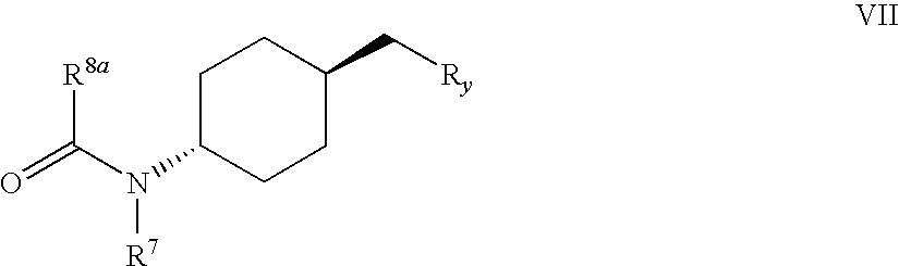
[R8a]C(N([R7])C1CCC(C[Ry])CC1)=O
